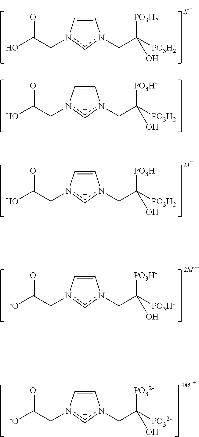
C1=Cn(CC(=O)O)cn1CC([PO3H2])([PO3H2])O.C1=Cn(CC(=O)O)cn1CC([PO3H2])([PO3H-])O.C1=Cn(CC(=O)[-O])cn1CC([PO3H-])([PO3H-])O.C1=Cn(CC(=O)[-O])cn1CC([PO32-])([PO32-])O.C1=Cn(CC(=O)O)cn1CC([PO3H2])([PO3H-])O
